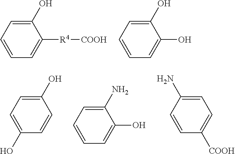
C1(O)=CC=CC=C1[R4][COOH].C1(O)=CC=CC=C1O.C1(O)=CC=C(O)C=C1.C1(N)=CC=CC=C1O.C1(N)=CC=C([COOH])C=C1
